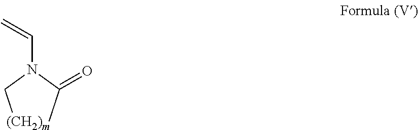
[(CH2)m]CN(C(C)=O)C=C
